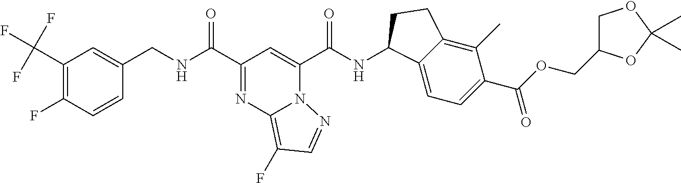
C1(C(F)(F)F)=C(F)C=CC(CNC(C2=NC3=C(F)C=NN3C(C(NC3C4=CC=C(C(=O)OCC5COC(C)(C)O5)C(C)=C4CC3)=O)=C2)=O)=C1
